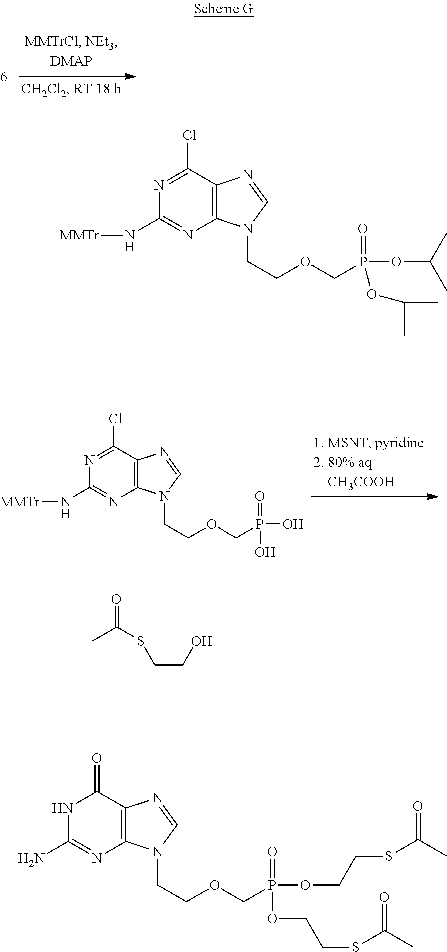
N1=C(Cl)C2=C(N=C1N[MMTr])N(CCOCP(OC(C)C)(=O)OC(C)C)C=N2.N1=C(Cl)C2=C(N=C1N[MMTr])N(CCOCP(O)(=O)O)C=N2.CC(SCCO)=O.N1C(N)=NC2=C(N=CN2CCOCP(OCCSC(C)=O)(=O)OCCSC(C)=O)C1=O
